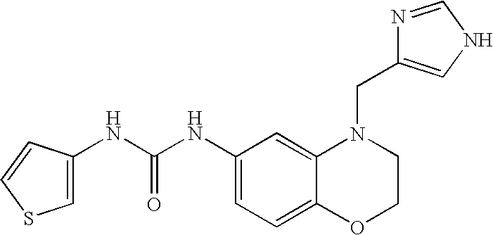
C1(NC(NC2=CSC=C2)=O)=CC=C2C(=C1)N(CC1=CNC=N1)CCO2
